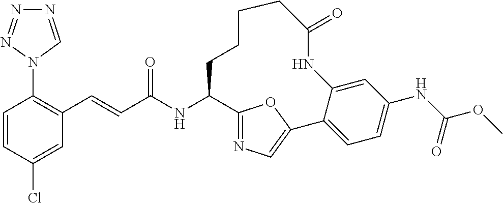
C(C(NC1C2=NC=C(O2)C2=CC=C(NC(OC)=O)C=C2NC(=O)CCCC1)=O)=CC1=C(N2C=NN=N2)C=CC(Cl)=C1
